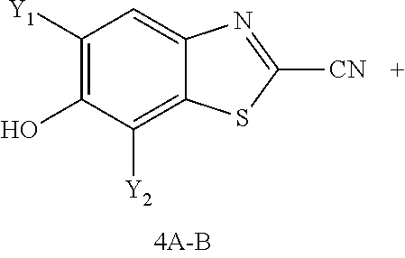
C1([Y1])=C(O)C([Y2])=C2C(=C1)N=C([CN])S2
